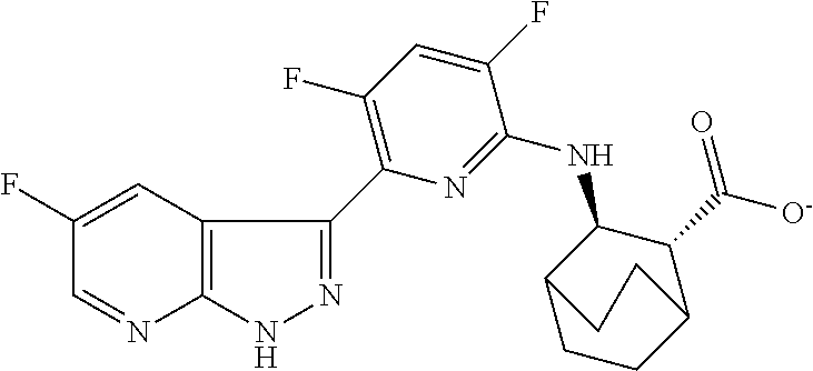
C1(F)=CC2=C(N=C1)NN=C2C1=C(F)C=C(F)C(NC2C3CCC(C2C([O-])=O)CC3)=N1
